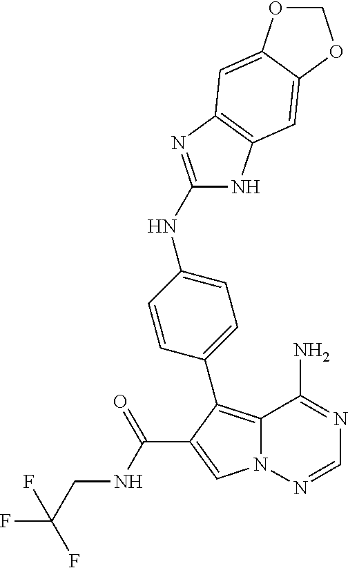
C12=C(C3=CC=C(NC4=NC5=C(N4)C=C4C(=C5)OCO4)C=C3)C(C(NCC(F)(F)F)=O)=CN1N=CN=C2N
